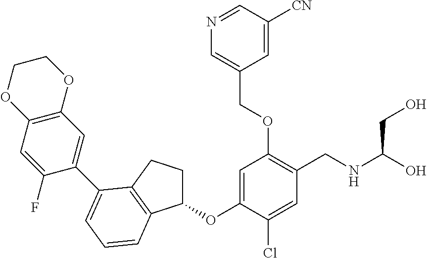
C1(OC2=CC(OCC3=CN=CC([CN])=C3)=C(CNC(O)CO)C=C2Cl)CCC2=C1C=CC=C2C1=CC2=C(C=C1F)OCCO2
